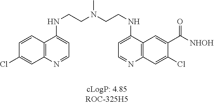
ClC1=CC2=C(C=C1)C(NCCN(CCNC1=CC=NC3=C1C=C(C([NHOH])=O)C(Cl)=C3)C)=CC=N2
